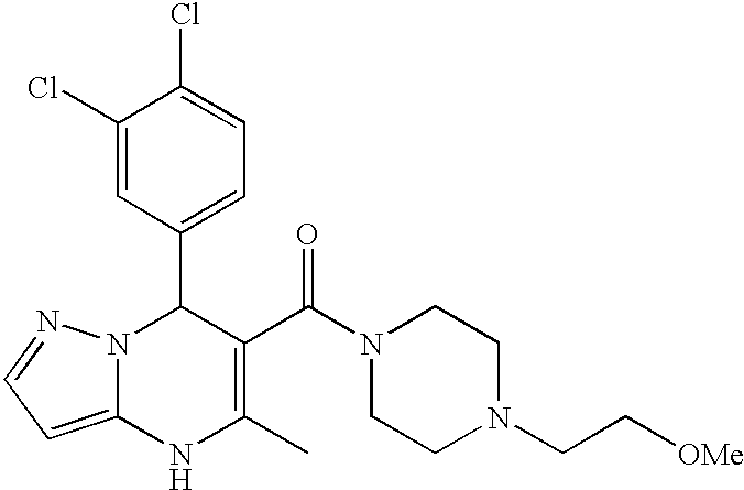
C1(Cl)=CC(C2N3C(=CC=N3)NC(C)=C2C(N2CCN(CC[OMe])CC2)=O)=CC=C1Cl
